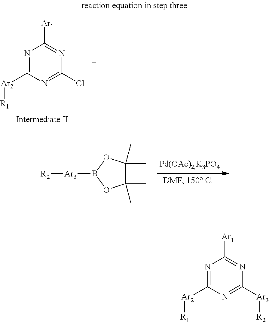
N1=C([Ar2][R1])N=C([Ar3][R2])N=C1[Ar1].C1(C)(C)C(C)(C)OB([Ar3][R2])O1.N1=C([Ar2][R1])N=C(Cl)N=C1[Ar1]
